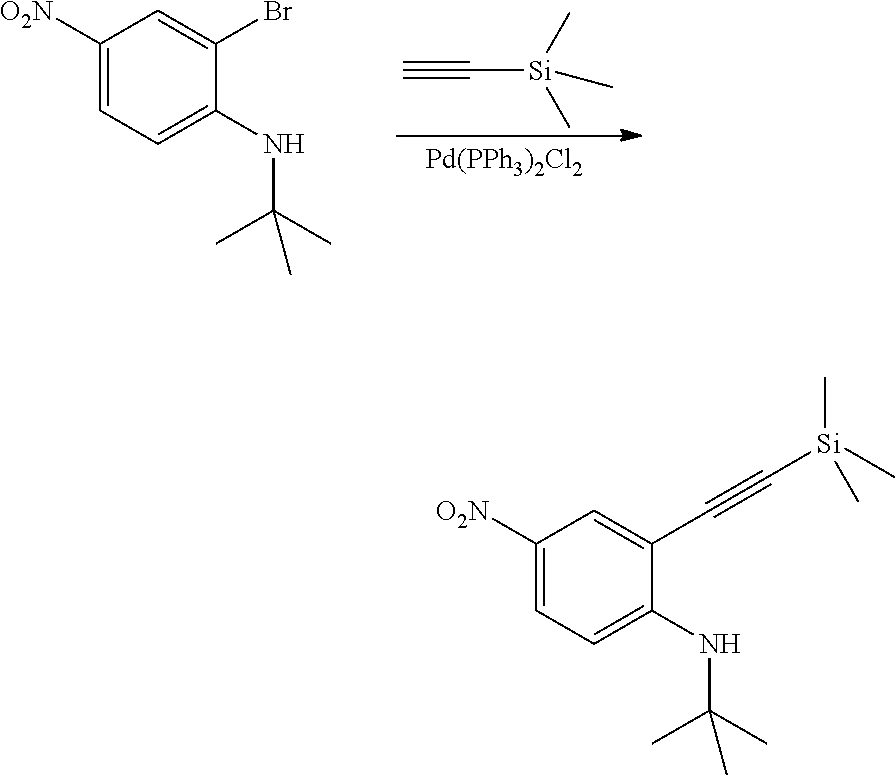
C1([O2N])=CC=C(NC(C)(C)C)C(C#C[Si](C)(C)C)=C1.C1([O2N])=CC=C(NC(C)(C)C)C(Br)=C1.C#C[Si](C)(C)C.[Pd(PPh3)2Cl2]
